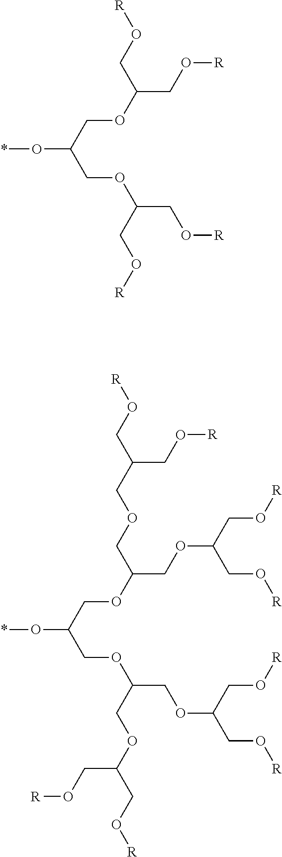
C(COC(CO[R])CO[R])(COC(CO[R])CO[R])O*.C(COC(COC(CO[R])CO[R])COC(CO[R])CO[R])(COC(COC(CO[R])CO[R])COCC(CO[R])CO[R])O*
